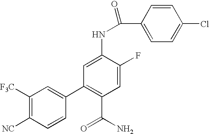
C1([F3C])=C([NC])C=CC(C2=C(C(N)=O)C=C(F)C(NC(C3=CC=C(Cl)C=C3)=O)=C2)=C1
